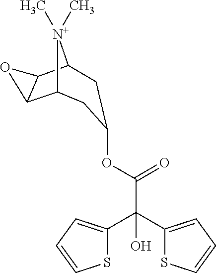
C1C(OC(C(O)(C2=CC=CS2)C2=CC=CS2)=O)CC2C3OC3C1[N+]2(C)C
